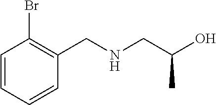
C1=CC=CC(CNCC(O)C)=C1Br
